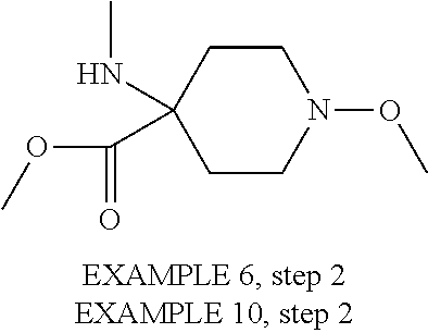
C1CN(OC)CCC1(NC)C(=O)OC
